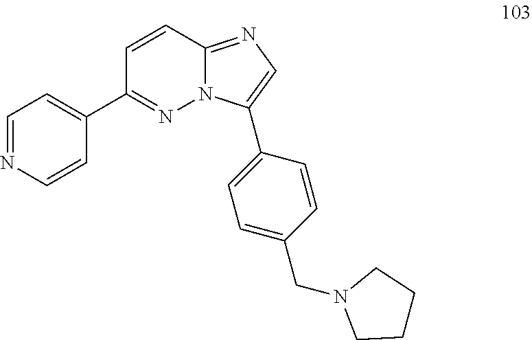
C1(C2=NN3C(=NC=C3C3=CC=C(CN4CCCC4)C=C3)C=C2)=CC=NC=C1
